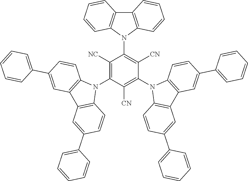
C12=C(N(C3=C([CN])C(N4C5=C(C6=C4C=CC(C4=CC=CC=C4)=C6)C=C(C4=CC=CC=C4)C=C5)=C([CN])C(N4C5=C(C6=C4C=CC(C4=CC=CC=C4)=C6)C=C(C4=CC=CC=C4)C=C5)=C3[NC])C3=C1C=CC=C3)C=CC=C2
